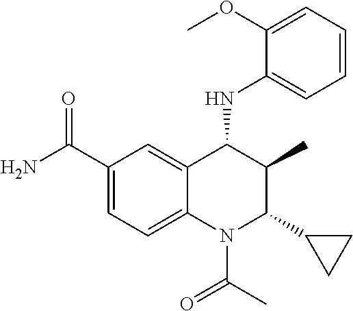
C1(C(N)=O)=CC=C2C(=C1)C(NC1=CC=CC=C1OC)C(C)C(C1CC1)N2C(C)=O
